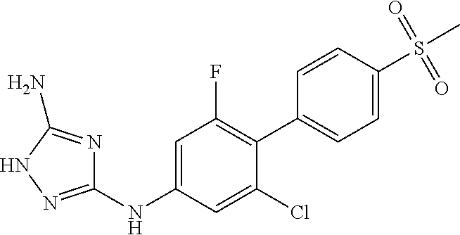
C1(NC2=CC(F)=C(C3=CC=C(S(C)(=O)=O)C=C3)C(Cl)=C2)=NNC(N)=N1
